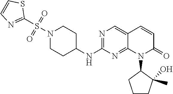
N1(S(C2=NC=CS2)(=O)=O)CCC(NC2=NC=C3C(=N2)N(C2CCCC2(C)O)C(=O)C=C3)CC1
